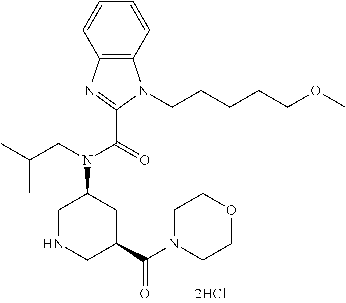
C1NCC(C(N2CCOCC2)=O)CC1N(CC(C)C)C(=O)C1=NC2=C(N1CCCCCOC)C=CC=C2
